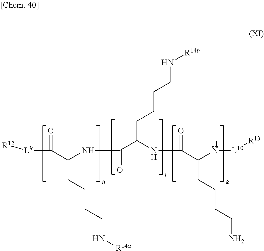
[L9](C(=O)C(NC(=O)C(NC(=O)C(N[L10][R13])CCCCN)CCCCN[R14b])CCCCN[R14a])[R12]
